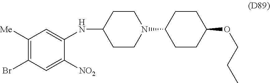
C1([Me])=C(Br)C=C([NO2])C(NC2CCN(C3CCC(OCCC)CC3)CC2)=C1
